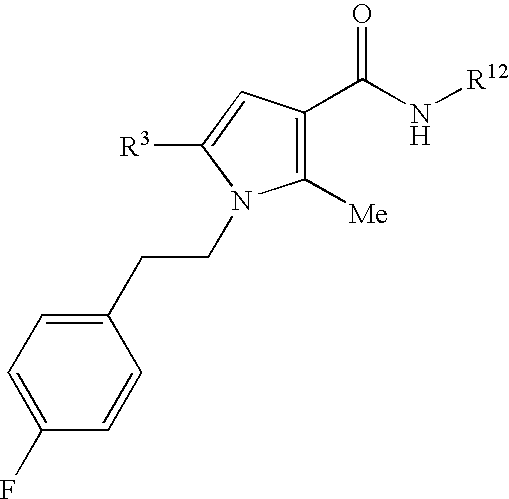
C1=C(F)C=CC(CCN2C([Me])=C(C(N[R12])=O)C=C2[R3])=C1
